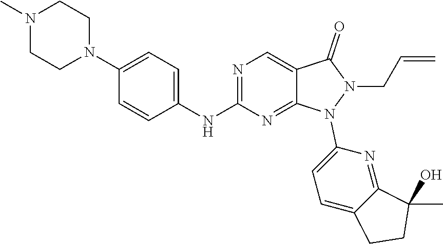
N1=C(NC2=CC=C(N3CCN(C)CC3)C=C2)N=C2C(=C1)C(=O)N(CC=C)N2C1=CC=C2C(=N1)C(C)(O)CC2
